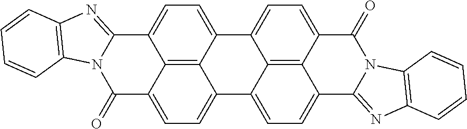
C12=CC=C3C4=CC=C5C(=O)N6C(=NC7=C6C=CC=C7)C6=CC=C(C4=C56)C4=CC=C(C(=O)N5C1=NC1=C5C=CC=C1)C2=C34
